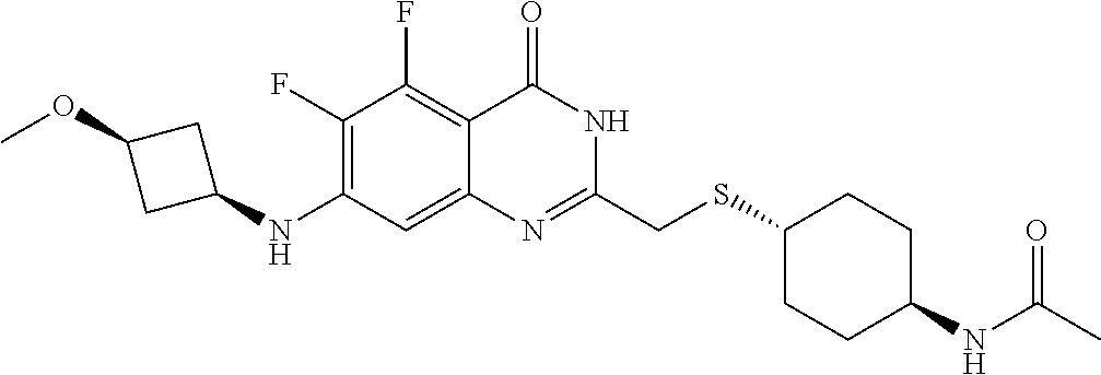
C1(F)=C(NC2CC(OC)C2)C=C2C(=C1F)C(=O)NC(CSC1CCC(NC(C)=O)CC1)=N2
